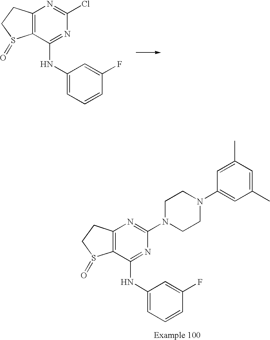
C12=C(C(NC3=CC=CC(F)=C3)=NC(Cl)=N1)S(=O)CC2.C12=C(C(NC3=CC=CC(F)=C3)=NC(N3CCN(C4=CC(C)=CC(C)=C4)CC3)=N1)S(=O)CC2
